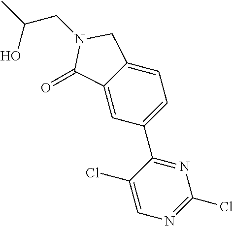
CC(CN1C(=O)C2=CC(C3=NC(Cl)=NC=C3Cl)=CC=C2C1)O
